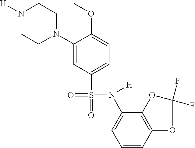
C1(N2CCN([H])CC2)=CC(S(=O)(=O)N(C2=CC=CC3=C2OC(F)(F)O3)[H])=CC=C1OC
